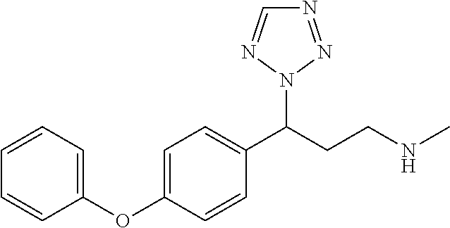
C1(OC2=CC=C(C(CCNC)N3N=CN=N3)C=C2)=CC=CC=C1
